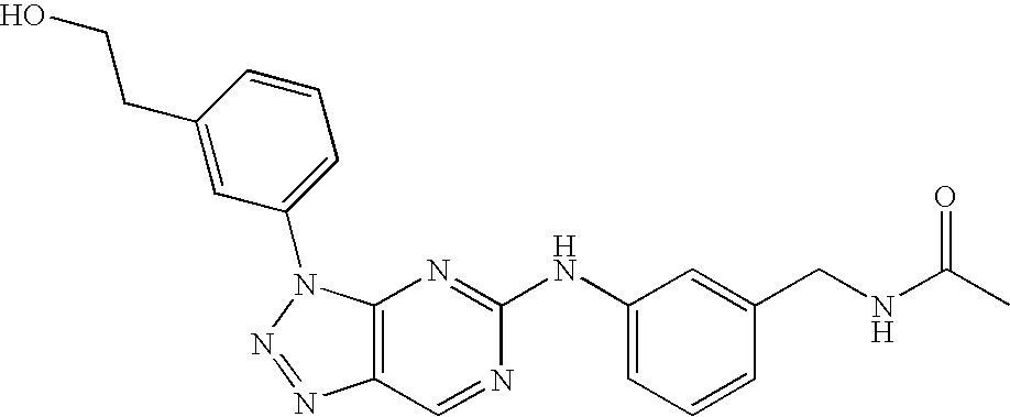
C12=C(N(C3=CC=CC(CCO)=C3)N=N1)N=C(NC1=CC=CC(CNC(C)=O)=C1)N=C2
